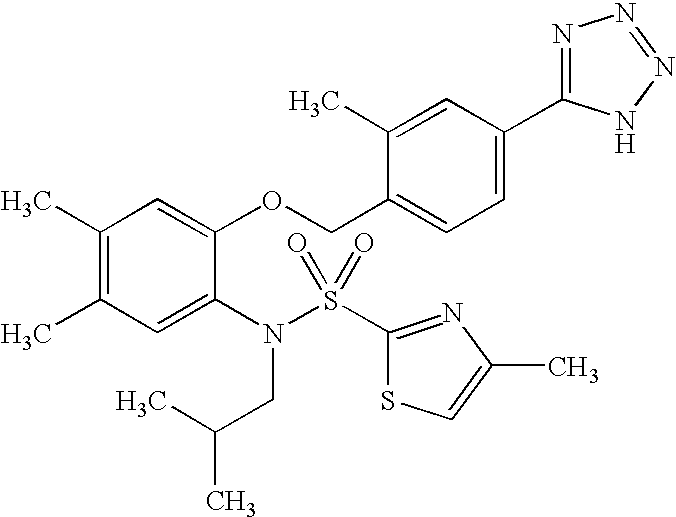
C1(C)=C(C)C=C(N(S(C2=NC(C)=CS2)(=O)=O)CC(C)C)C(OCC2=CC=C(C3=NN=NN3)C=C2C)=C1
